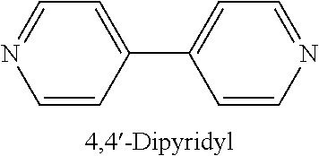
C1=CC(C2=CC=NC=C2)=CC=N1
